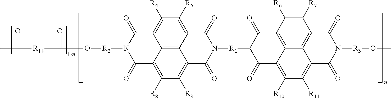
C12=C([R5])C([R4])=C3C4=C1C(=C([R9])C([R8])=C4C(=O)N([R2]OC(=O)[R14]C(=O)C)C3=O)C(=O)N([R1]C1C(=O)C3=C([R10])C([R11])=C4C5=C(C([R7])=C([R6])C(=C35)C1=O)C(=O)N([R3]OC)C4=O)C2=O
